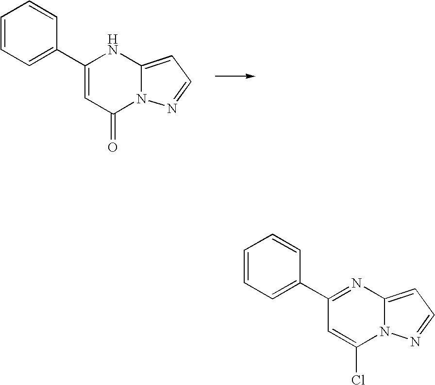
C1(C2=CC=CC=C2)=CC(=O)N2C(=CC=N2)N1.C1(C2=CC=CC=C2)=NC2=CC=NN2C(Cl)=C1
